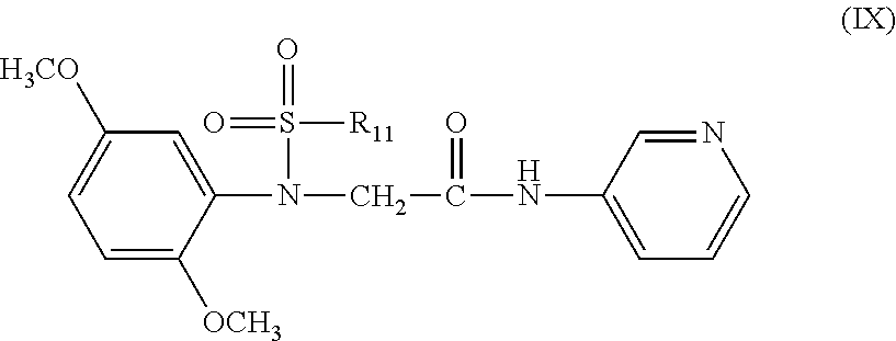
C1=C([OCH3])C(N(CC(=O)NC2=CC=CN=C2)S(=O)(=O)[R11])=CC([H3CO])=C1
